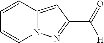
C1=CC2=CC(C([H])=O)=NN2C=C1
